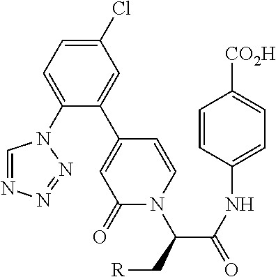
C1(Cl)=CC=C(N2C=NN=N2)C(C2=CC(=O)N(C(C[R])C(NC3=CC=C([CO2H])C=C3)=O)C=C2)=C1
